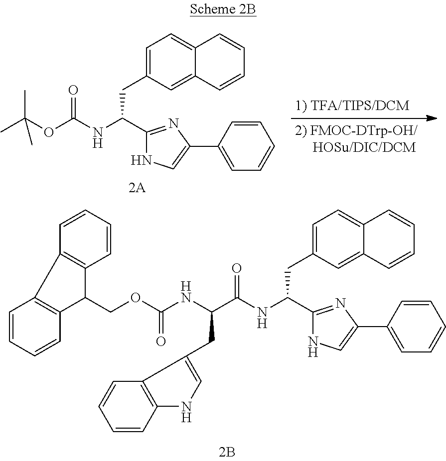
C(NC(C(NC(CC1=CC=C2C(=C1)C=CC=C2)C1=NC(C2=CC=CC=C2)=CN1)=O)CC1=CNC2=C1C=CC=C2)(OCC1C2=C(C3=C1C=CC=C3)C=CC=C2)=O.CC(OC(NC(CC1=CC=C2C(=C1)C=CC=C2)C1=NC(C2=CC=CC=C2)=CN1)=O)(C)C
